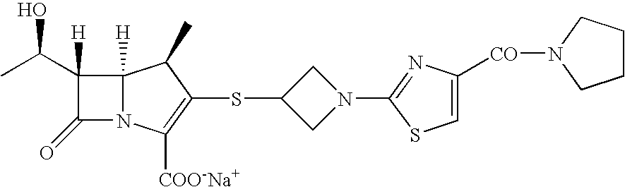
C1N(C2=NC([CO]N3CCCC3)=CS2)CC1SC1=C([COO-Na+])N2C(=O)C([H])(C(C)O)C2([H])C1C
